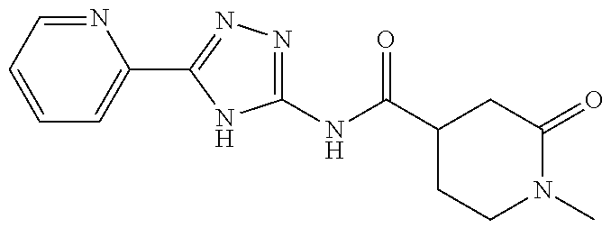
C1(NC(C2CCN(C)C(=O)C2)=O)=NN=C(C2=CC=CC=N2)N1
